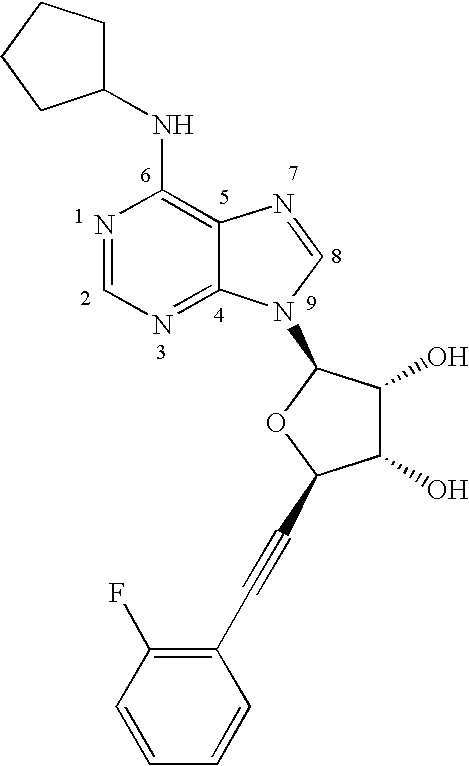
N1=CN=C2C(=C1NC1CCCC1)N=CN2C1C(O)C(O)C(C#CC2=C(F)C=CC=C2)O1
